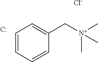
C1=CC=CC(C[N+](C)(C)C)=C1.[Cl-].[C:]
